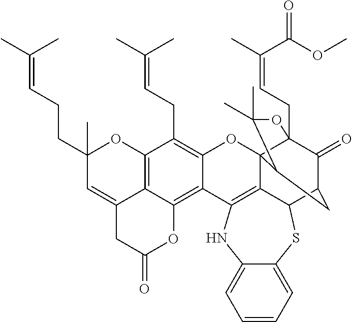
C12=C3C(=CC(CCC=C(C)C)(C)O1)CC(=O)OC3=C1C(=C2CC=C(C)C)OC23C4(CC=C(C)C(OC)=O)C(=O)C(CC2C(C)(C)O4)C2SC4=CC=CC=C4NC1=C32
